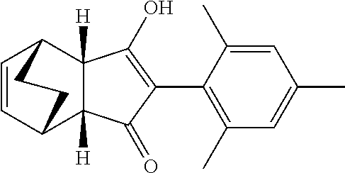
C1(C)=C(C2=C(O)C3([H])C([H])(C2=O)C2C=CC3CC2)C(C)=CC(C)=C1
